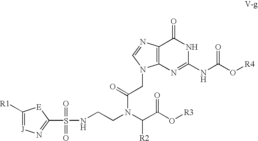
C1([R1])=[J]N=C(S(=O)(=O)NCCN(C(C(O[R3])=O)[R2])C(=O)CN2C3=C(C(=O)NC(NC(O[R4])=O)=N3)N=C2)[E]1
